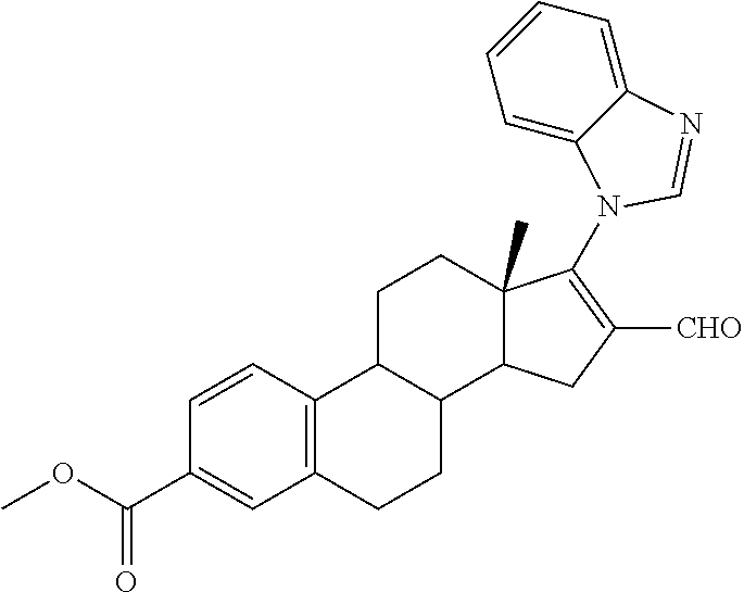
C12=C(CCC3C1CCC1(C)C3CC([CHO])=C1N1C3=CC=CC=C3N=C1)C=C(C(OC)=O)C=C2
